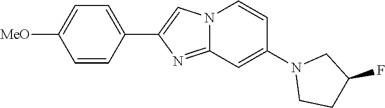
C1=CC(C2=CN3C(=N2)C=C(N2CCC(F)C2)C=C3)=CC=C1[MeO]
